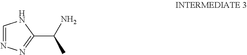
C1=NN=C(C(N)C)N1
